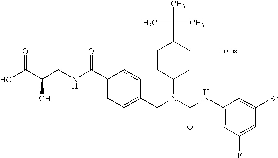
OC(C(CNC(C1=CC=C(CN(C(NC2=CC(F)=CC(Br)=C2)=O)C2CCC(C(C)(C)C)CC2)C=C1)=O)O)=O
